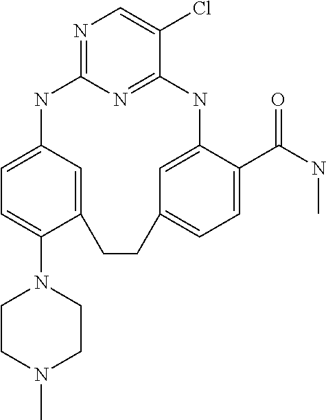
N1=C2N=C(C(Cl)=C1)NC1=CC(=CC=C1C(NC)=O)CCC1=CC(=CC=C1N1CCN(C)CC1)N2
